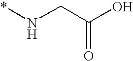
*NCC(O)=O
